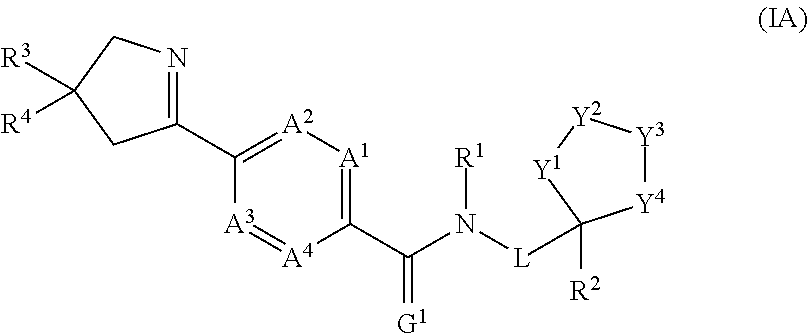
C1(C2=[A2][A1]=C(C(N([R1])[L]C3([R2])[Y4][Y3][Y2][Y1]3)=[G1])[A4]=[A3]2)=NCC([R3])([R4])C1
